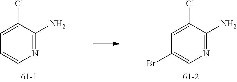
C1=C(Cl)C(N)=NC=C1.C1=C(Cl)C(N)=NC=C1Br
